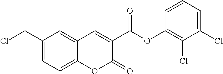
C1(CCl)=CC=C2C(=C1)C=C(C(OC1=C(Cl)C(Cl)=CC=C1)=O)C(=O)O2
